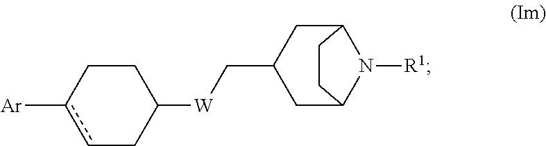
c1c([Ar])CCC([W]CC2CC3N([R1])C(C2)CC3)C1
